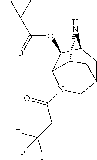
C12CC3C(OC(C(C)(C)C)=O)C(N(C(CC(F)(F)F)=O)C1)C(N3)C2
